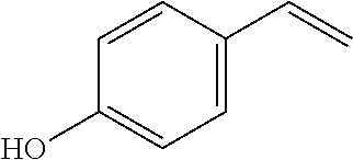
C1=CC(C=C)=CC=C1O
